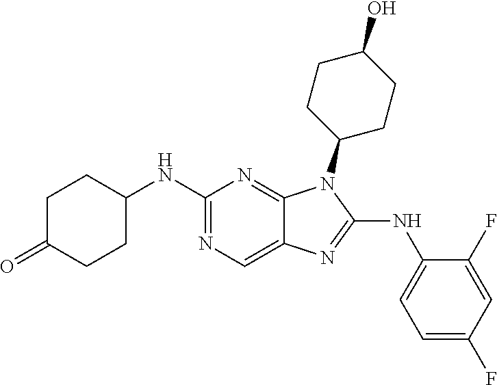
C1(NC2CCC(=O)CC2)=NC=C2C(=N1)N(C1CCC(O)CC1)C(NC1=CC=C(F)C=C1F)=N2
